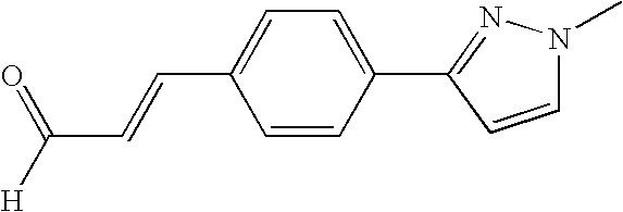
C1(C=CC([H])=O)=CC=C(C2=NN(C)C=C2)C=C1
